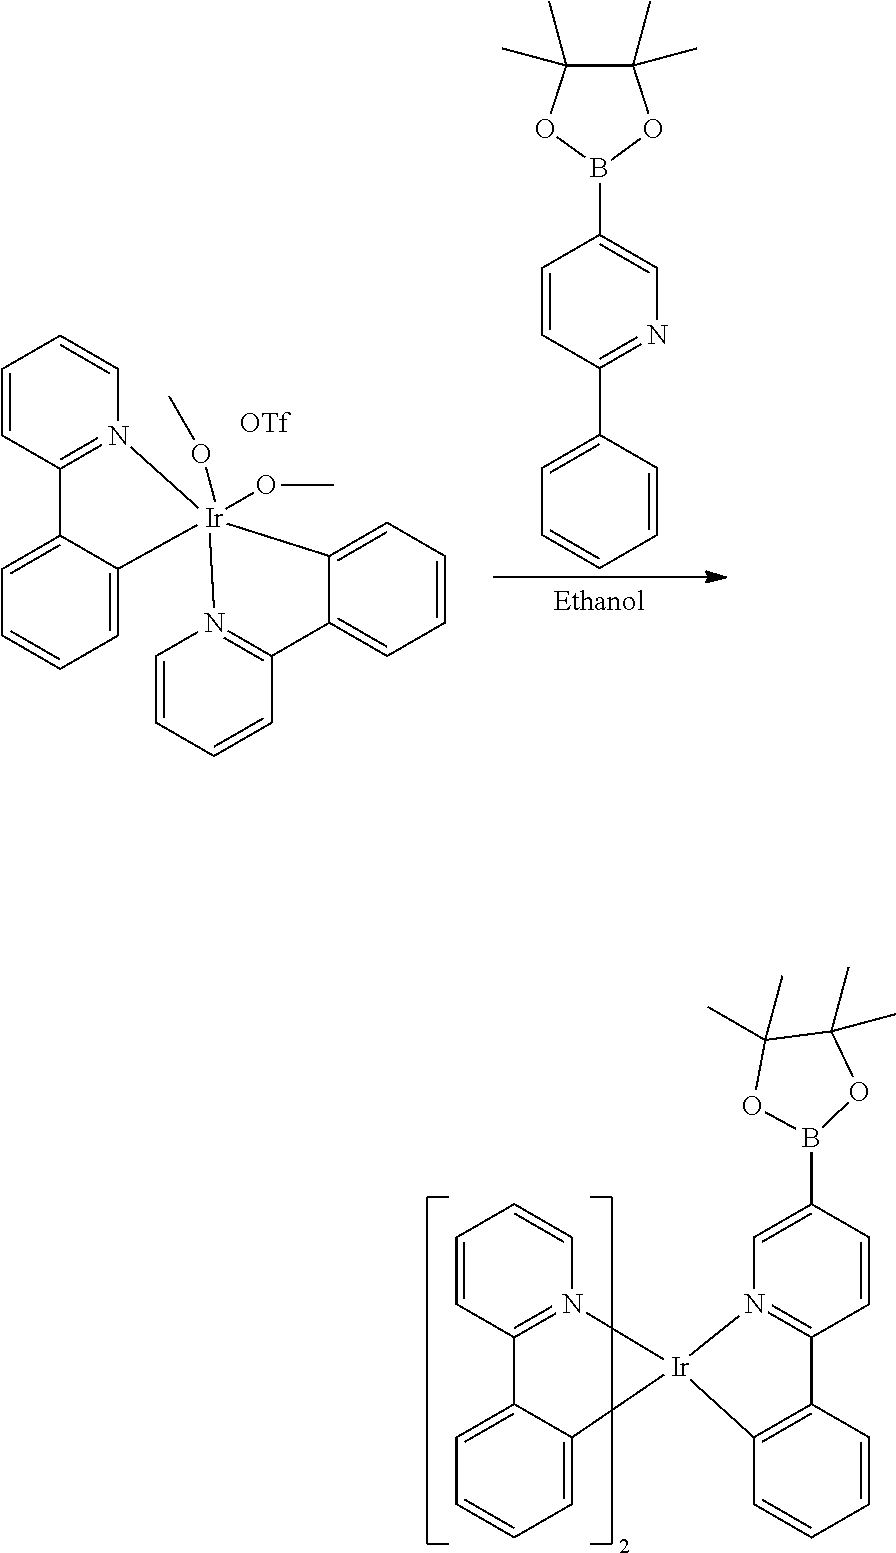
C1=CC2=N(C=C1)[Ir]1(C3=CC=CC=C23)N2=C(C=CC(B3OC(C)(C)C(C)(C)O3)=C2)C2=C1C=CC=C2.C1=CC2=N(C=C1)[Ir]1(OC)(OC)(C3=CC=CC=C23)N2=C(C=CC=C2)C2=CC=CC=C12.C1=CC(C2=NC=C(B3OC(C)(C)C(C)(C)O3)C=C2)=CC=C1
